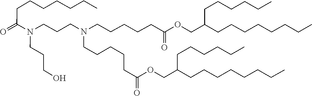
C(C(=O)OCC(CCCCCCCC)CCCCCC)CCCCN(CCCCCC(OCC(CCCCCCCC)CCCCCC)=O)CCCN(CCCO)C(=O)CCCCCCC
